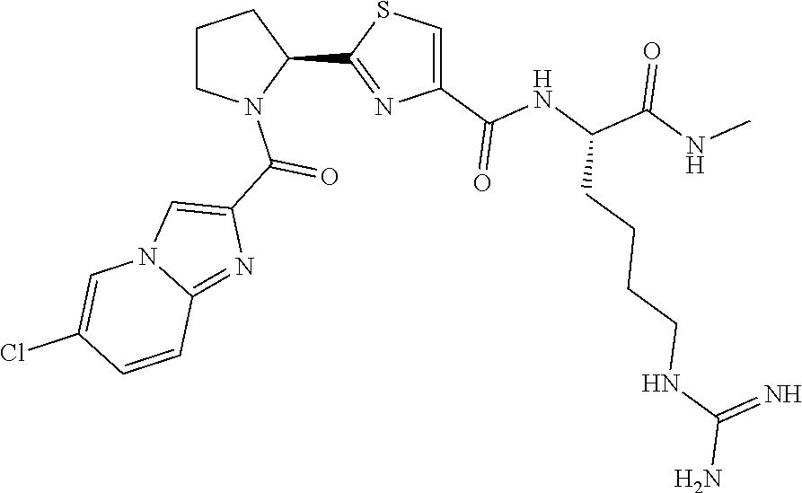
C1(C2=NC(C(NC(C(NC)=O)CCCCNC(N)=N)=O)=CS2)CCCN1C(C1=CN2C(=N1)C=CC(Cl)=C2)=O
